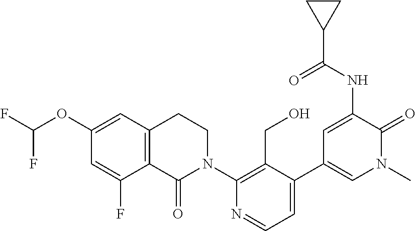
C12=C(C(=O)N(C3=C(CO)C(C4=CN(C)C(=O)C(NC(C5CC5)=O)=C4)=CC=N3)CC1)C(F)=CC(OC(F)F)=C2
